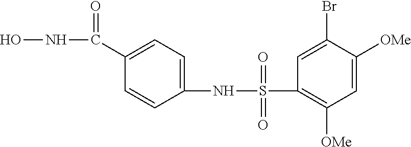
ONC(=O)C1=CC=C(NS(=O)(=O)C2=C([OMe])C=C([OMe])C(Br)=C2)C=C1
